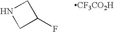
N1CC(F)C1.[CF3CO2H]
